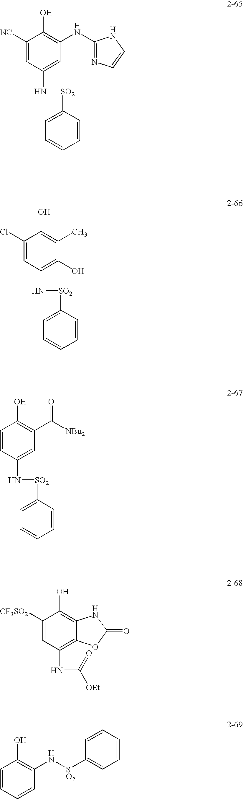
C1([NC])=CC(N[SO2]C2=CC=CC=C2)=CC(NC2=NC=CN2)=C1O.C1(Cl)=CC(N[SO2]C2=CC=CC=C2)=C(O)C(C)=C1O.C1=CC(N[SO2]C2=CC=CC=C2)=CC(C([NBu2])=O)=C1O.C1([CF3SO2])=CC(NC([OEt])=O)=C2C(=C1O)NC(=O)O2.C1=CC=CC(N[SO2]C2=CC=CC=C2)=C1O
